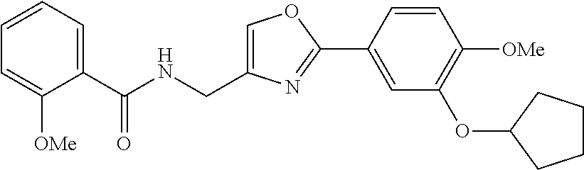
C1=C(CNC(C2=CC=CC=C2[OMe])=O)N=C(C2=CC(OC3CCCC3)=C([OMe])C=C2)O1
